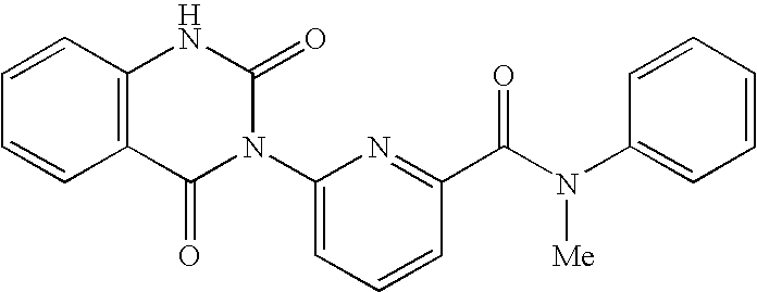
C12=C(C=CC=C1)NC(=O)N(C1=CC=CC(C(N(C3=CC=CC=C3)[Me])=O)=N1)C2=O
